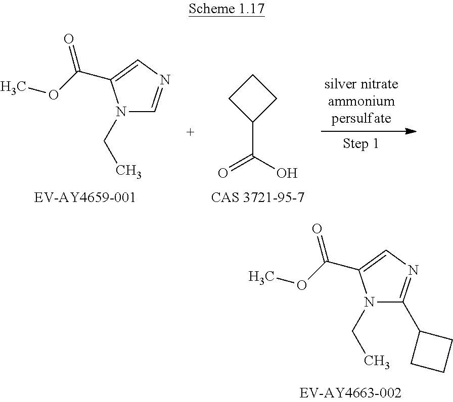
N1(CC)C(C2CCC2)=NC=C1C(OC)=O.N1(CC)C=NC=C1C(OC)=O.C1(C(O)=O)CCC1
